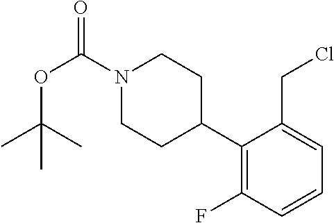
N1(C(OC(C)(C)C)=O)CCC(C2=C(F)C=CC=C2CCl)CC1
